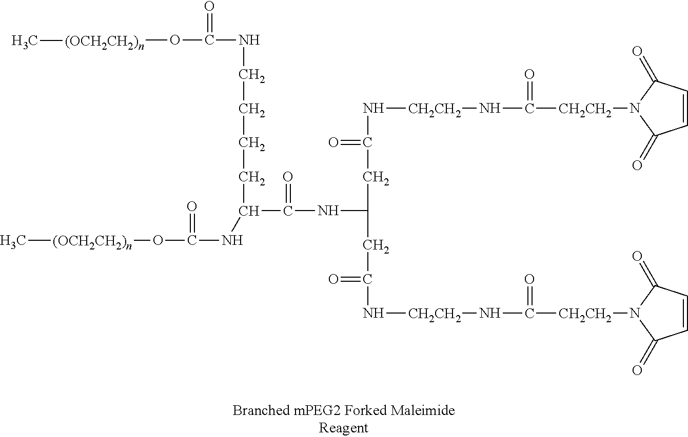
C[(OCH2CH2)n]OC(NC(CCCCNC(=O)O[(OCH2CH2)n]C)C(=O)NC(CC(=O)N[CH2CH2]NC(=O)[CH2CH2]N1C(=O)C=CC1=O)CC(=O)N[CH2CH2]NC(=O)[CH2CH2]N1C(=O)C=CC1=O)=O
